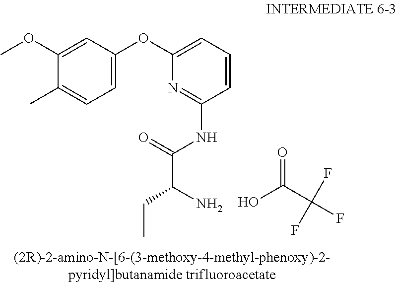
C1=C(OC)C(C)=CC=C1OC1=CC=CC(NC(C(CC)N)=O)=N1.OC(C(F)(F)F)=O
